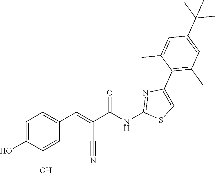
C1=C(O)C(O)=CC(C=C(C#N)C(NC2=NC(C3=C(C)C=C(C(C)(C)C)C=C3C)=CS2)=O)=C1
